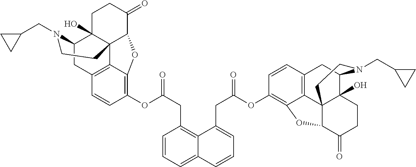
O(C(CC1=C2C(=CC=C1)C=CC=C2CC(=O)OC1=C2C3=C(C=C1)CC1C4(O)C3(C(C(=O)CC4)O2)CCN1CC1CC1)=O)C1=C2C3=C(C=C1)CC1C4(O)C3(C(C(=O)CC4)O2)CCN1CC1CC1
